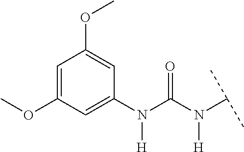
C1=C(OC)C=C(N(C(N(C(C)C)[H])=O)[H])C=C1OC
